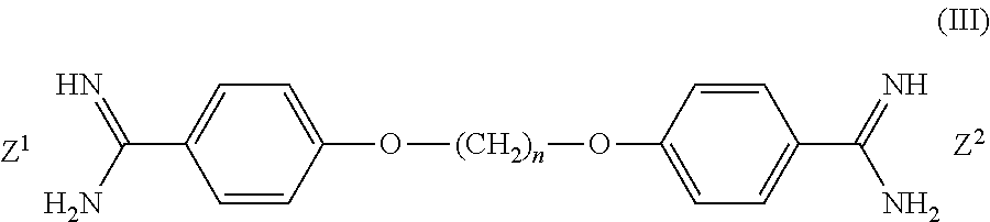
C1=CC(O[(CH2)n]OC2=CC=C(C(=N)N)C=C2)=CC=C1C(N)=N
